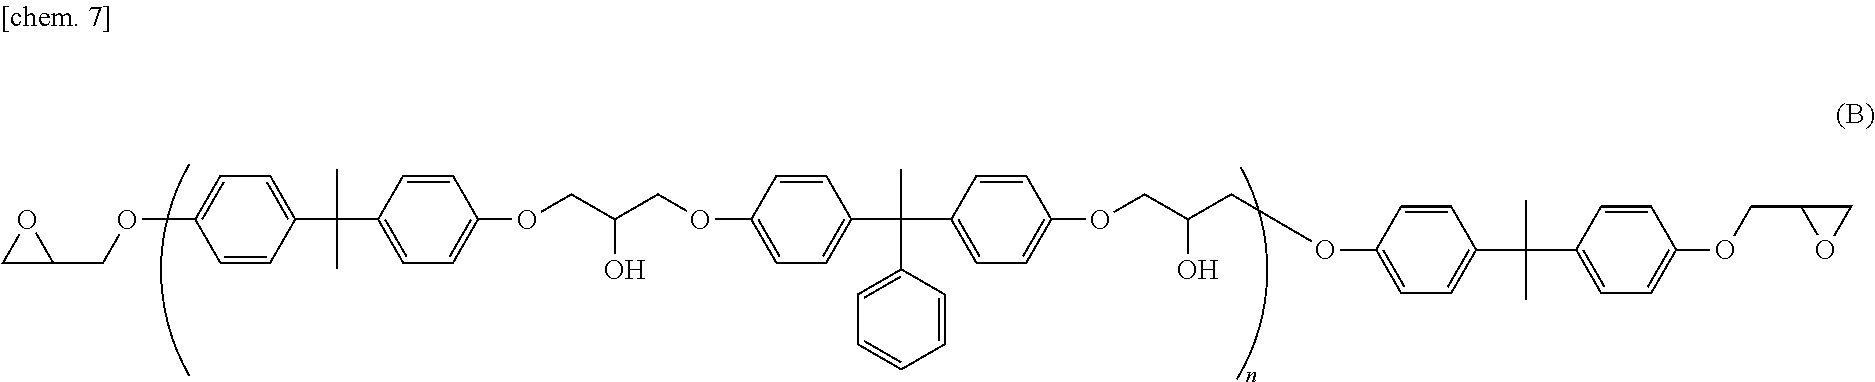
C1=C(C(C2=CC=C(OCC3OC3)C=C2)(C)C)C=CC(OCC(COC2=CC=C(C(C3=CC=C(OCC(COC4=CC=C(C(C5=CC=C(OCC6OC6)C=C5)(C)C)C=C4)O)C=C3)(C)C3=CC=CC=C3)C=C2)O)=C1
